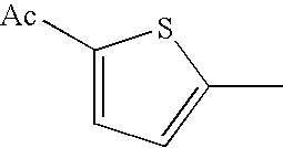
C1([Ac])=CC=C(C)S1
